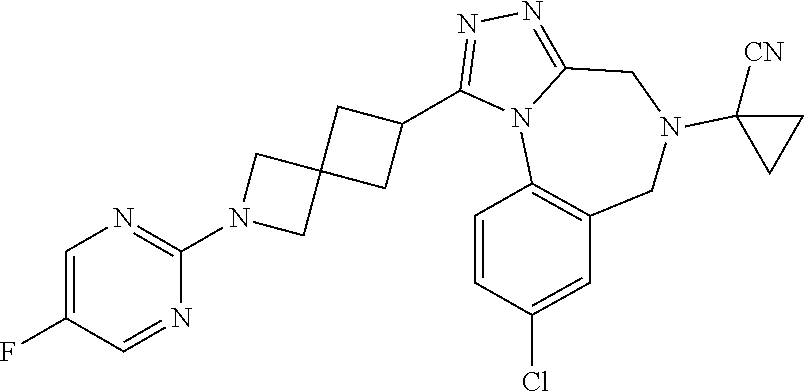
C1=C(F)C=NC(N2CC3(C2)CC(C2=NN=C4N2C2=C(CN(C5([CN])CC5)C4)C=C(Cl)C=C2)C3)=N1
